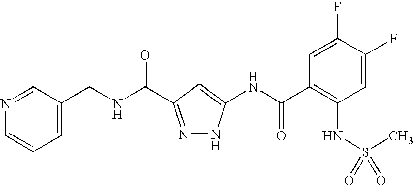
C1=C(CNC(=O)C2=NNC(NC(C3=C(NS(=O)(=O)C)C=C(F)C(F)=C3)=O)=C2)C=NC=C1
